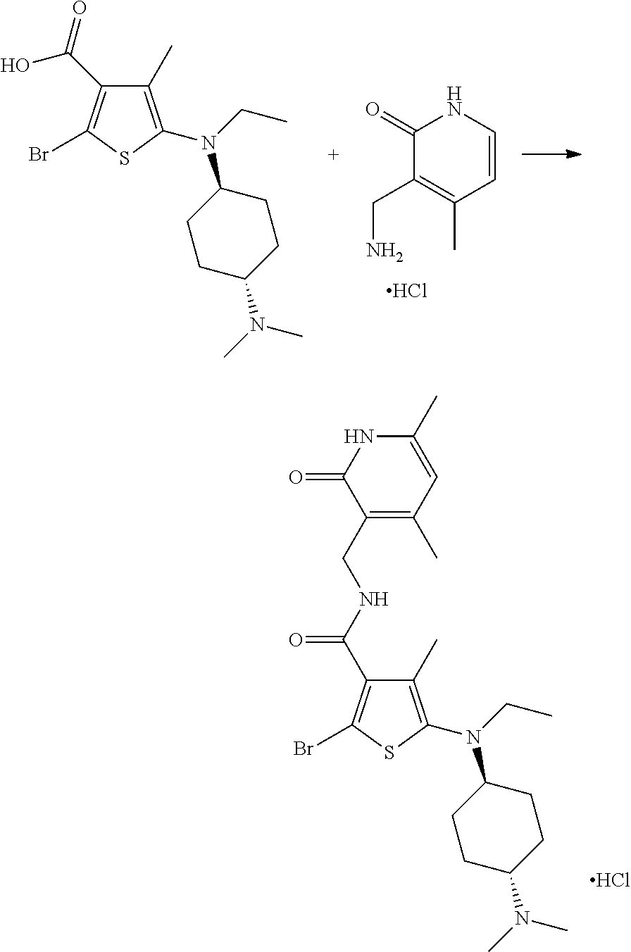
C1=CNC(=O)C(CN)=C1C.Cl.C1(C(O)=O)=C(Br)SC(N(C2CCC(N(C)C)CC2)CC)=C1C.C1(C(=O)NCC2=C(C)C=C(C)NC2=O)=C(Br)SC(N(C2CCC(N(C)C)CC2)CC)=C1C.Cl
